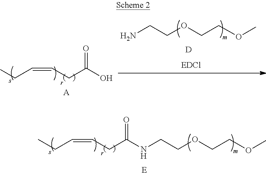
[E].C(=CCC(NCCOCCOC)=O)CC.C(=CCC(O)=O)CC.[A].NCCOCCOC.[D]
